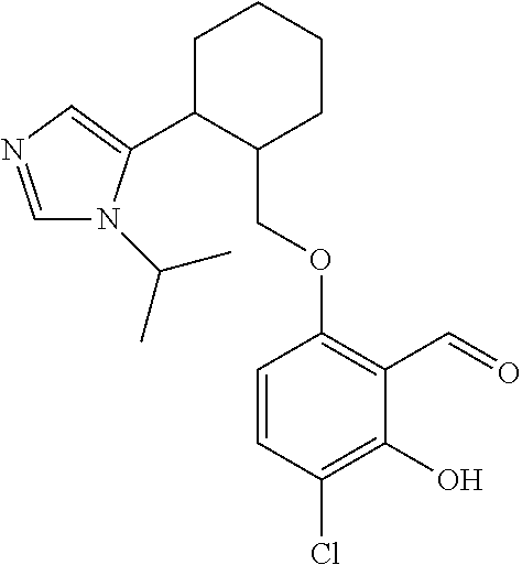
C1C(C2=CN=CN2C(C)C)C(COC2=C(C=O)C(O)=C(Cl)C=C2)CCC1
